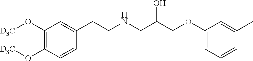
[D3C]OC1=C(O[D3C])C=CC(CCNCC(COC2=CC=CC(C)=C2)O)=C1
